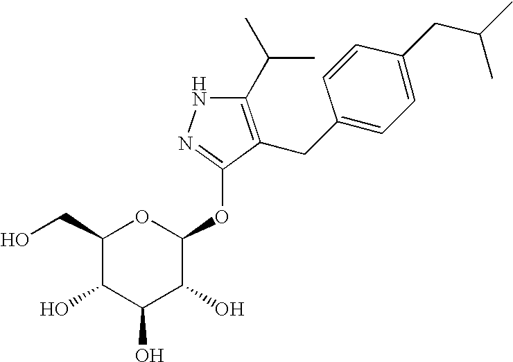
C1(CO)C(O)C(O)C(O)C(OC2=NNC(C(C)C)=C2CC2=CC=C(CC(C)C)C=C2)O1
